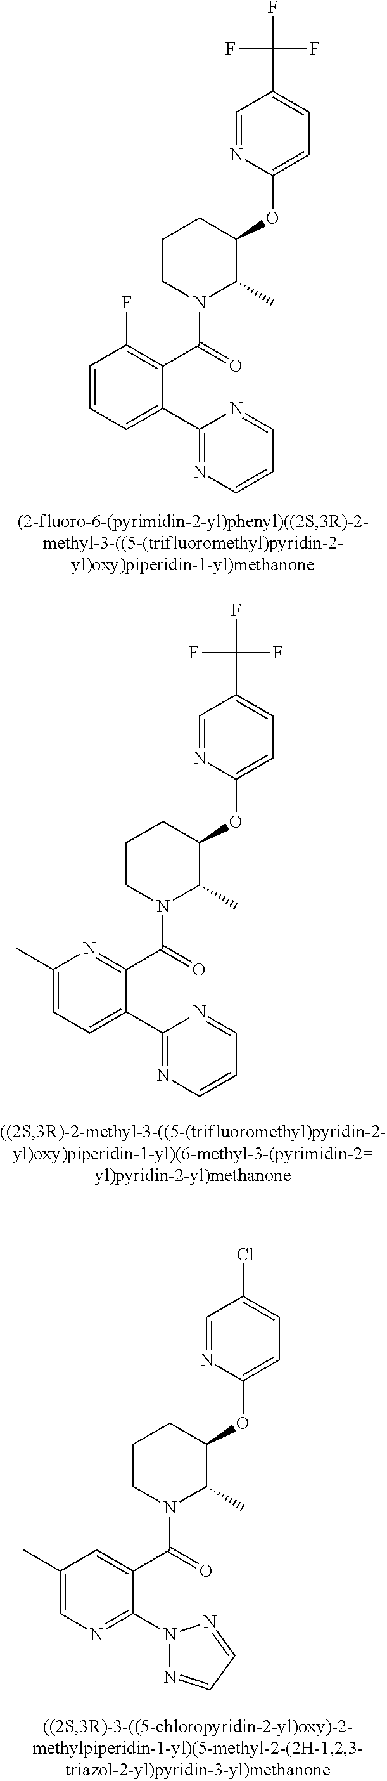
C1(OC2CCCN(C(C3=C(F)C=CC=C3C3=NC=CC=N3)=O)C2C)=CC=C(C(F)(F)F)C=N1.C1(OC2CCCN(C(C3=NC(C)=CC=C3C3=NC=CC=N3)=O)C2C)=CC=C(C(F)(F)F)C=N1.C1(OC2CCCN(C(C3=CC(C)=CN=C3N3N=CC=N3)=O)C2C)=CC=C(Cl)C=N1
